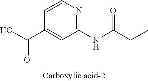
C1(NC(CC)=O)=NC=CC(C(O)=O)=C1
